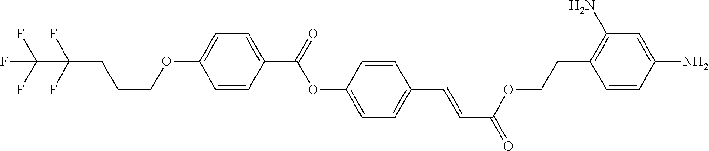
C1=CC(C=CC(=O)OCCC2=C(N)C=C(N)C=C2)=CC=C1OC(=O)C1=CC=C(OCCCC(F)(F)C(F)(F)F)C=C1
